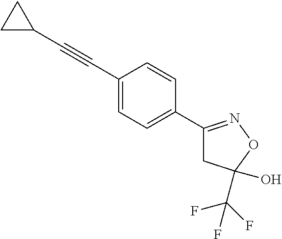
C(C1=CC=C(C2=NOC(O)(C(F)(F)F)C2)C=C1)#CC1CC1
